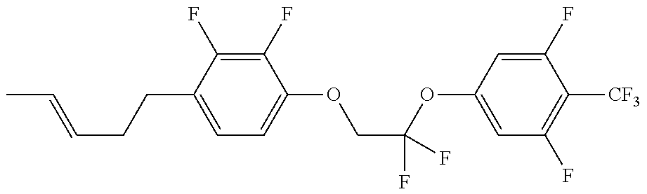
C1=C(CCC=CC)C(F)=C(F)C(OCC(OC2=CC(F)=C([CF3])C(F)=C2)(F)F)=C1
